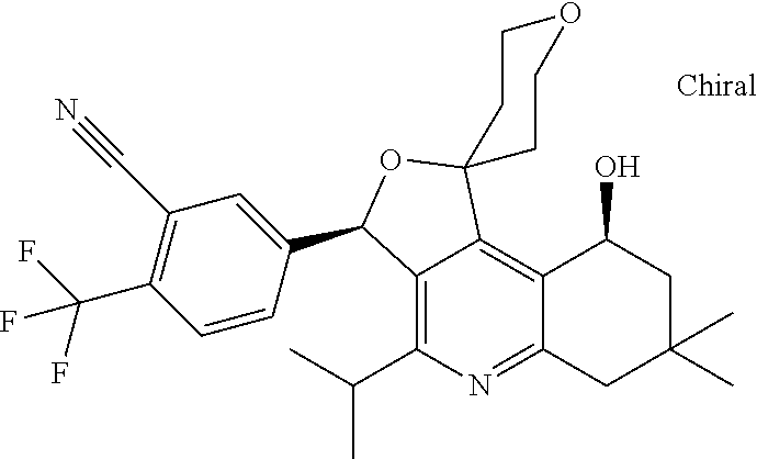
C1=CC(C2C3=C(C(C)C)N=C4C(=C3C3(O2)CCOCC3)C(O)CC(C)(C)C4)=CC(C#N)=C1C(F)(F)F
